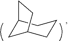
C12CC(CCC1)CC2
